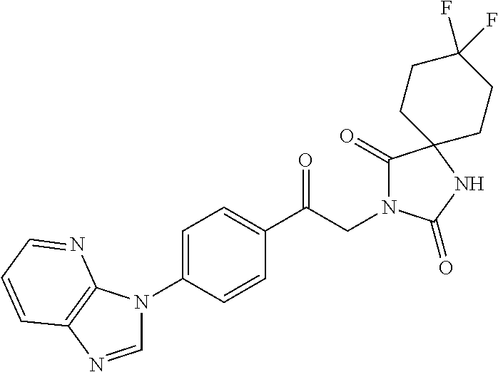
C1(C(CN2C(=O)C3(NC2=O)CCC(F)(F)CC3)=O)=CC=C(N2C=NC3=C2N=CC=C3)C=C1
